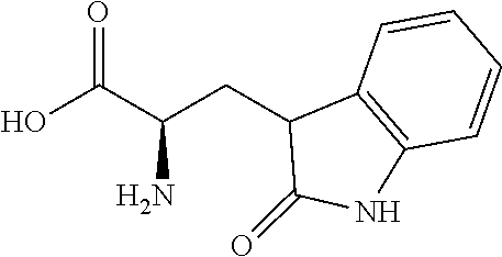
C1=CC=CC2=C1C(CC(C(O)=O)N)C(=O)N2
